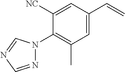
C1([NC])=CC(C=C)=CC(C)=C1N1N=CN=C1
